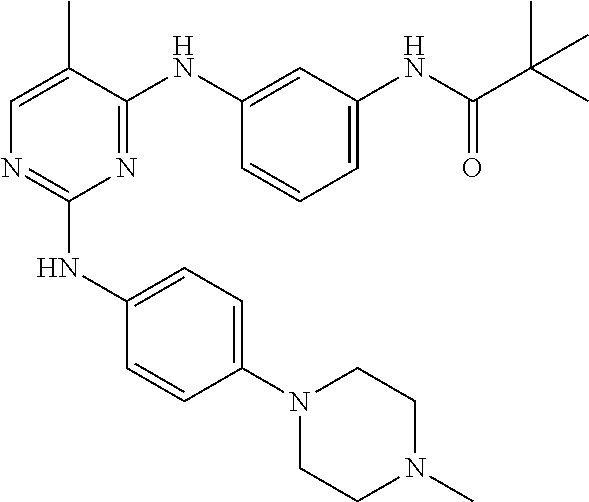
C1(NC2=CC=C(N3CCN(C)CC3)C=C2)=NC=C(C)C(NC2=CC(NC(C(C)(C)C)=O)=CC=C2)=N1
